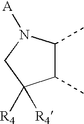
C1(C)C(C)C([R4])([R4])CN1[A]
